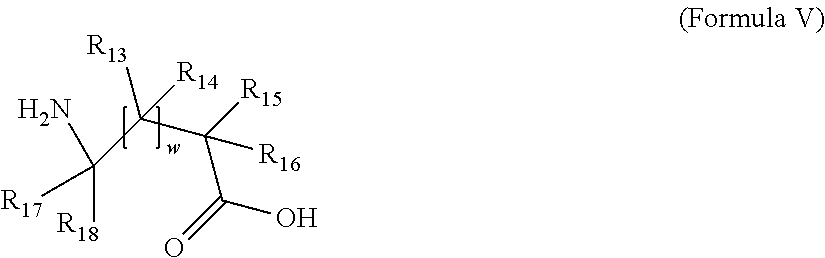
C(C([R15])(C(O)=O)[R16])(C([R18])([R17])N)([R13])[R14]
